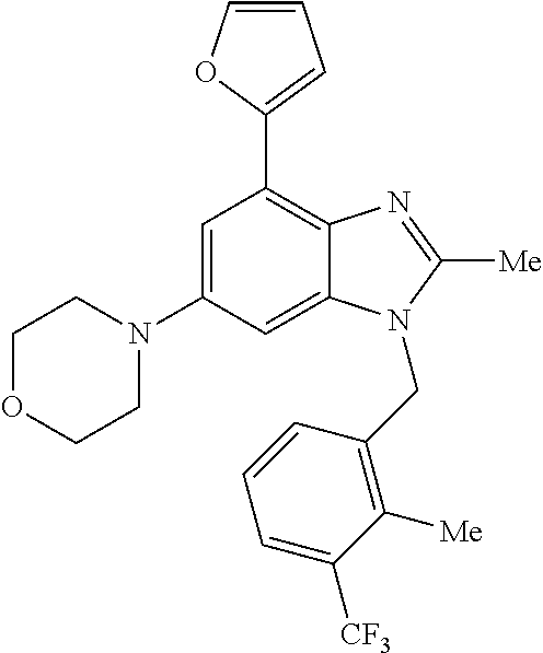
C1(N2CCOCC2)=CC(C2=CC=CO2)=C2C(=C1)N(CC1=C([Me])C([CF3])=CC=C1)C([Me])=N2
